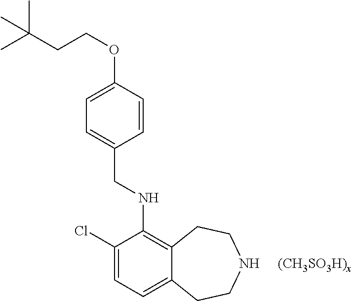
C1=C(OCCC(C)(C)C)C=CC(CNC2=C3C(=CC=C2Cl)CCNCC3)=C1
